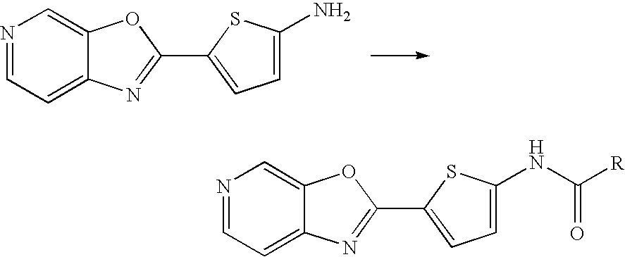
N1=CC=C2C(=C1)OC(C1=CC=C(N)S1)=N2.N1=CC=C2C(=C1)OC(C1=CC=C(NC(=O)[R])S1)=N2
